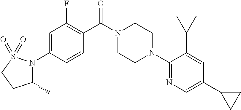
C1=C(N2C(C)CCS2(=O)=O)C=CC(C(N2CCN(C3=NC=C(C4CC4)C=C3C3CC3)CC2)=O)=C1F
